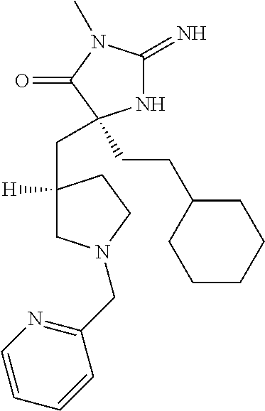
C1CCCC(CCC2(CC3([H])CN(CC4=NC=CC=C4)CC3)NC(=N)N(C)C2=O)C1
